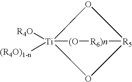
O1[Ti]2([R4O])([(R4O)1-n])O[R5]1[R6)n][(O]2
